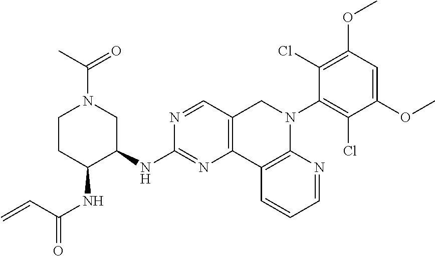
C1CC(NC(=O)C=C)C(NC2=NC3=C(C=N2)CN(C2=C(Cl)C(OC)=CC(OC)=C2Cl)C2=C3C=CC=N2)CN1C(C)=O
